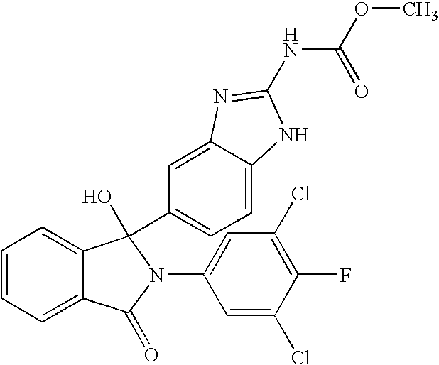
C1=CC=C2C(=C1)C(O)(C1=CC=C3C(=C1)N=C(NC(OC)=O)N3)N(C1=CC(Cl)=C(F)C(Cl)=C1)C2=O
